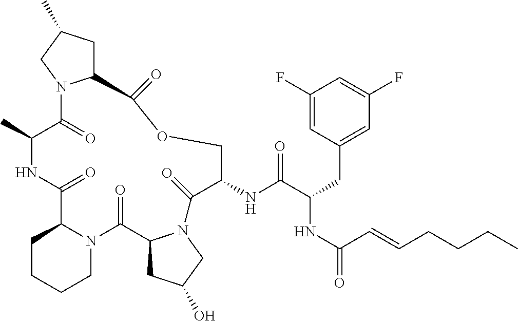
C1(C)C(=O)N2C(CC(C)C2)C(=O)OCC(NC(=O)C(NC(C=CCCCC)=O)CC2=CC(F)=CC(F)=C2)C(=O)N2C(C(=O)N3C(C(=O)N1)CCCC3)CC(O)C2
